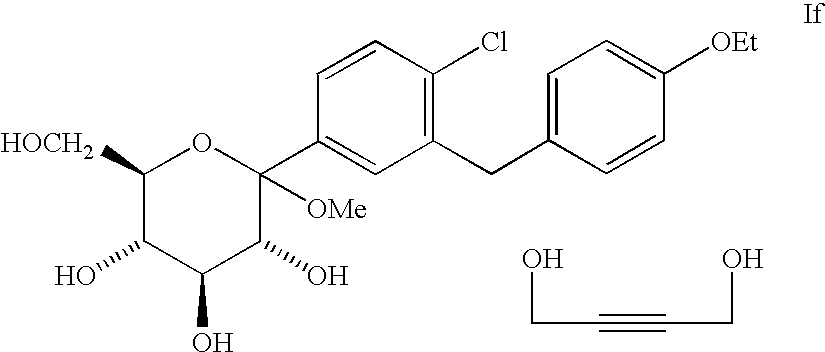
C1=C([OEt])C=CC(CC2=C(Cl)C=CC(C3([OMe])C(O)C(O)C(O)C([HOCH2])O3)=C2)=C1.C(C#CCO)O
